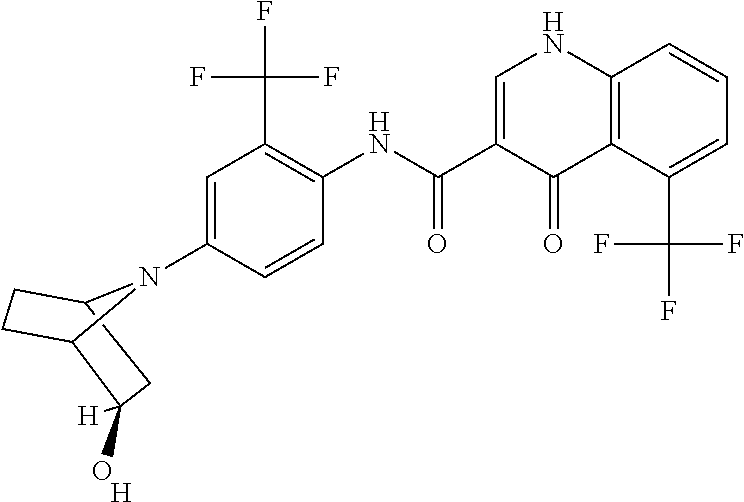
C1=C(N2C3CC(O)([H])C2CC3)C=CC(NC(C2=CNC3=C(C2=O)C(C(F)(F)F)=CC=C3)=O)=C1C(F)(F)F.[H]
